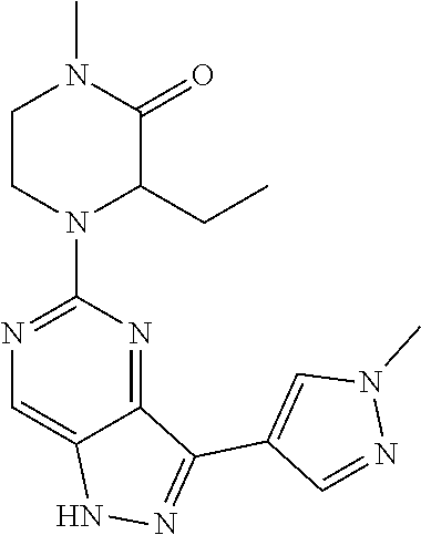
N1(C)C=C(C2=NNC3=CN=C(N4CCN(C)C(=O)C4CC)N=C23)C=N1
